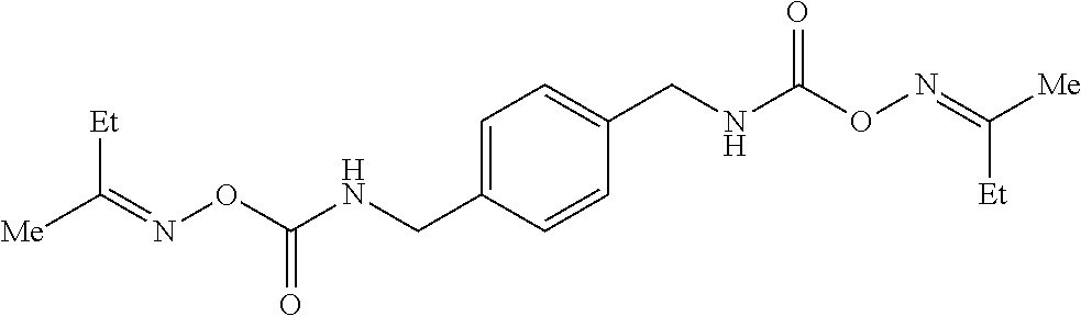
C(C1=CC=C(CNC(ON=C([Me])[Et])=O)C=C1)NC(ON=C([Me])[Et])=O
